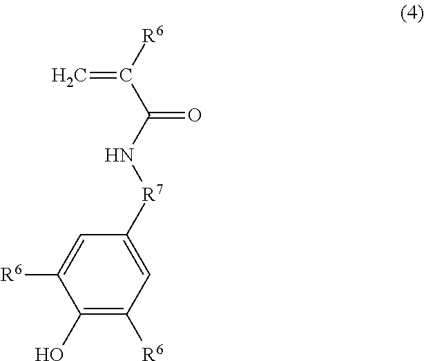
C1(O)=C([R6])C=C([R7]NC(C([R6])=C)=O)C=C1[R6]
